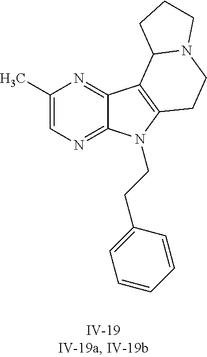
C1(C)=CN=C2C(=N1)C1=C(N2CCC2=CC=CC=C2)CCN2C1CCC2
